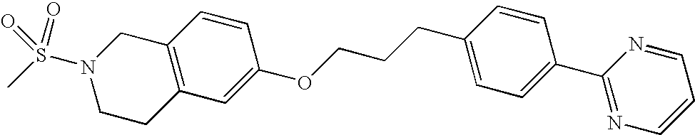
C12=C(CCN(S(C)(=O)=O)C1)C=C(OCCCC1=CC=C(C3=NC=CC=N3)C=C1)C=C2
